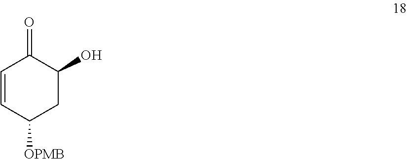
C1=CC([OPMB])CC(O)C1=O
